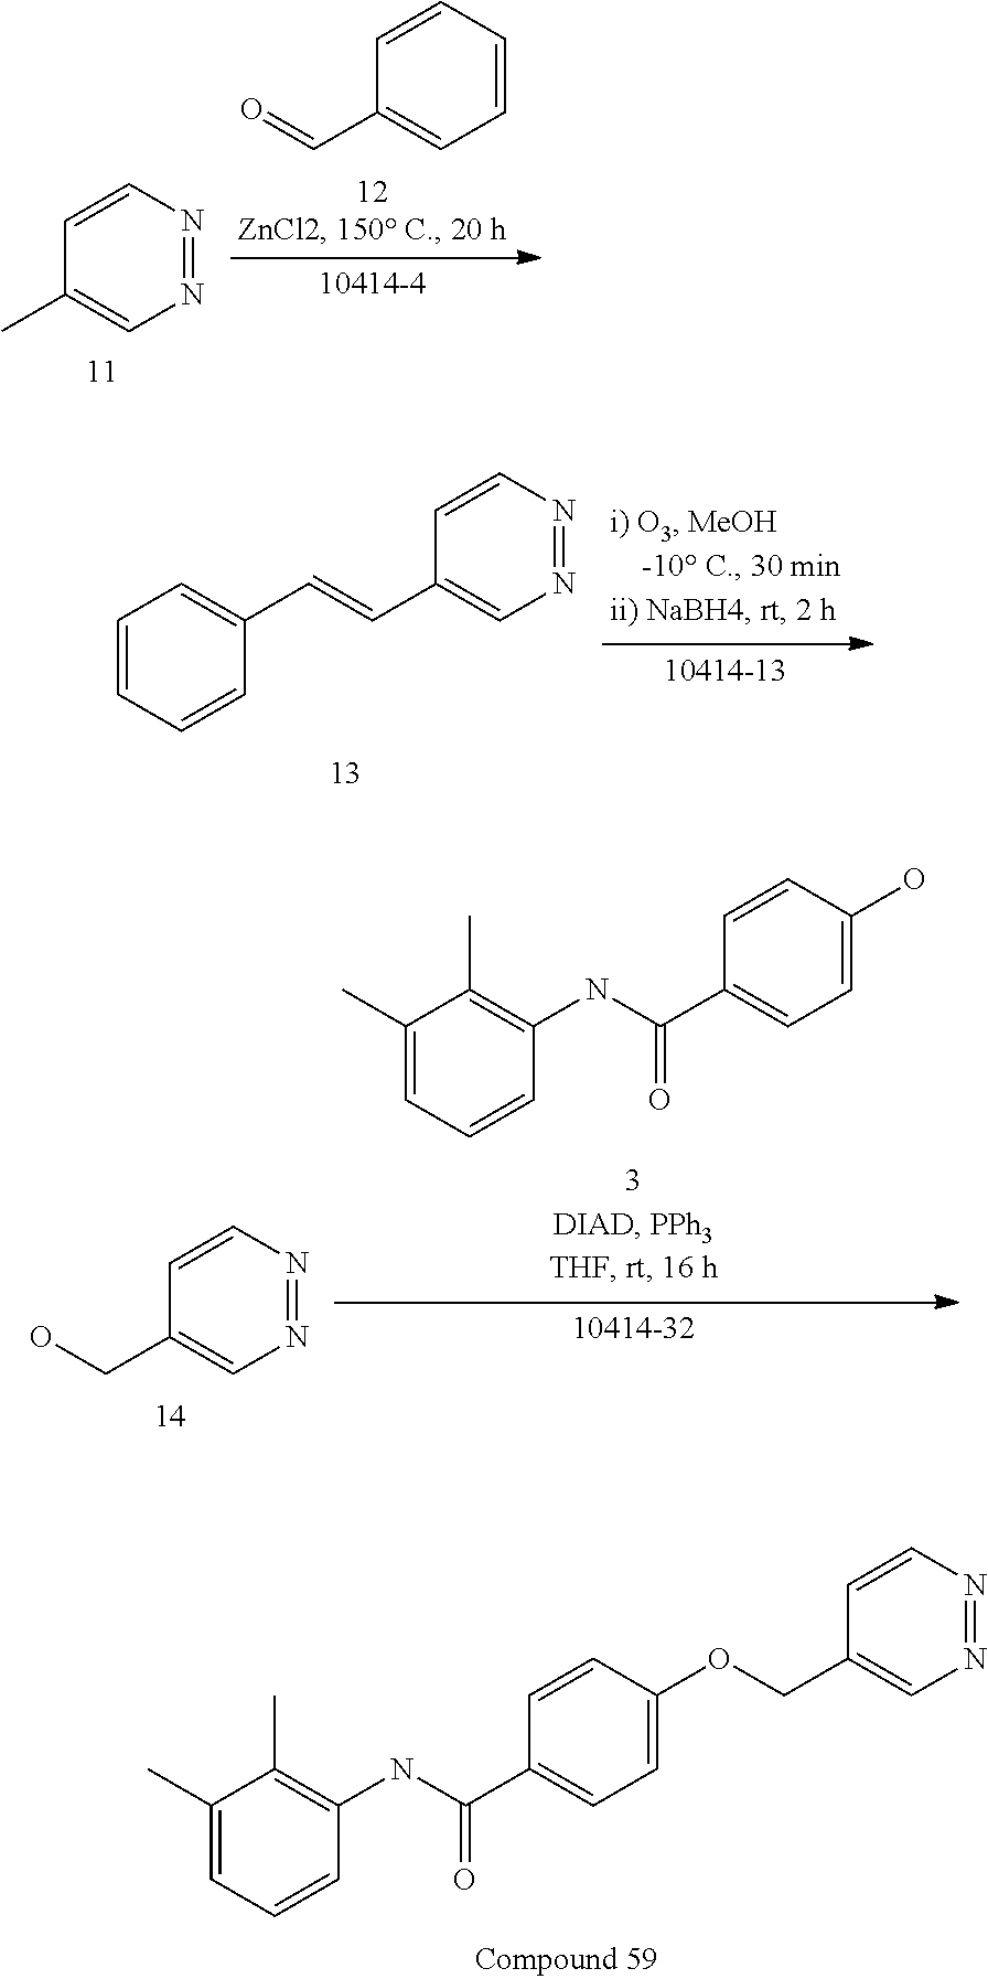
C1=C(C)C(C)=C(NC(C2=CC=C(OCC3=CN=NC=C3)C=C2)=O)C=C1.C1=CC=CC(C=O)=C1.C1=CN=NC=C1C.N1=NC=CC(C=CC2=CC=CC=C2)=C1.C1=C(C)C(C)=C(NC(C2=CC=C(O)C=C2)=O)C=C1.N1=NC=CC(CO)=C1
